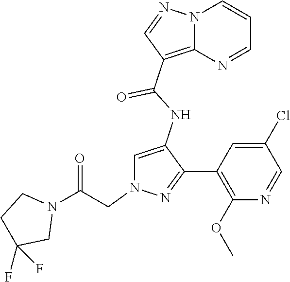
N12C(=C(C(NC3=CN(CC(N4CCC(F)(F)C4)=O)N=C3C3=C(OC)N=CC(Cl)=C3)=O)C=N1)N=CC=C2
